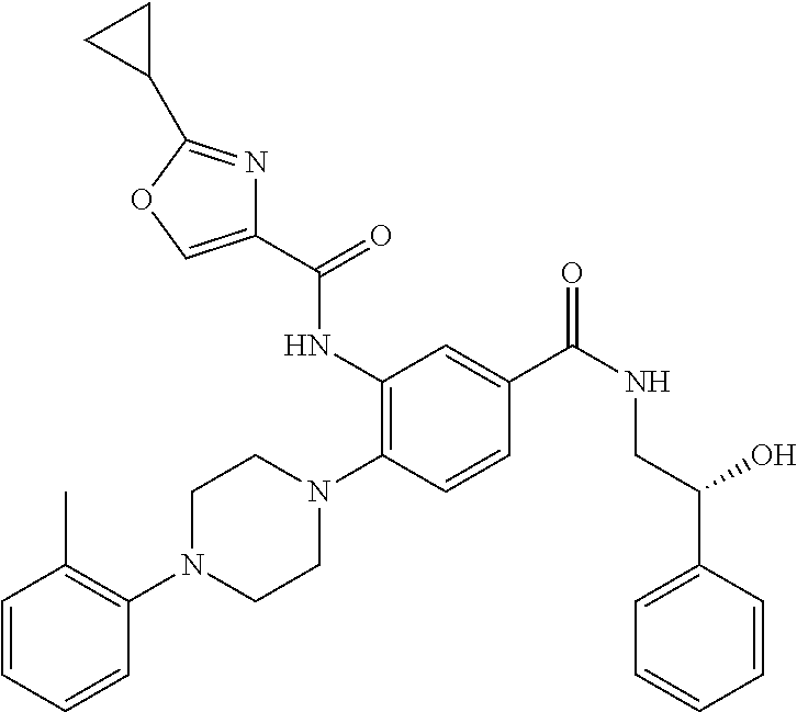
C1=CC=CC(N2CCN(C3=C(NC(C4=COC(C5CC5)=N4)=O)C=C(C(NCC(C4=CC=CC=C4)O)=O)C=C3)CC2)=C1C
